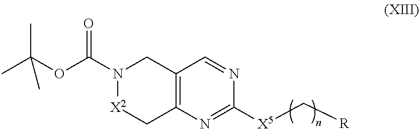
[X5](C[R])C1=NC2=C(CN(C(OC(C)(C)C)=O)[X2]C2)C=N1
